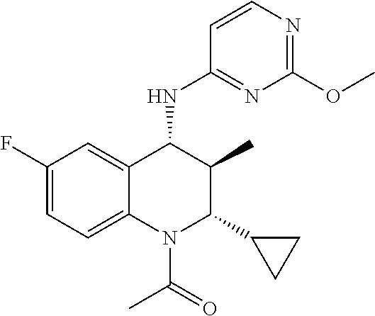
C1(F)=CC=C2C(=C1)C(NC1=NC(OC)=NC=C1)C(C)C(C1CC1)N2C(=O)C
